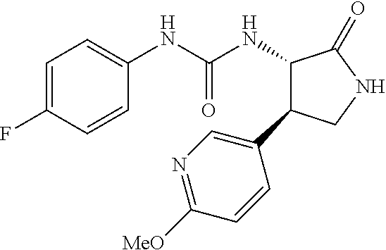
C1=C(F)C=CC(NC(NC2C(C3=CN=C([MeO])C=C3)CNC2=O)=O)=C1
